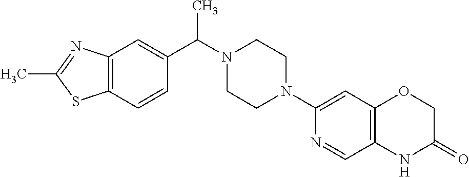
C12=C(C=C(C(N3CCN(C4=CC5=C(C=N4)NC(=O)CO5)CC3)C)C=C1)N=C(C)S2
